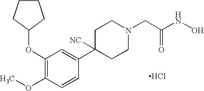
C1(OC2CCCC2)=C(OC)C=CC(C2([NC])CCN(CC(NO)=O)CC2)=C1.Cl
